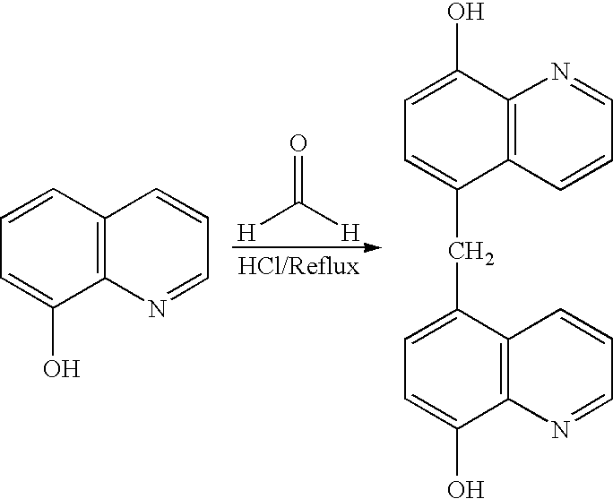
[H]C([H])=O.C1=CC2=C(C(O)=C1)N=CC=C2.C(C1=CC=C(O)C2=C1C=CC=N2)C1=CC=C(O)C2=C1C=CC=N2
